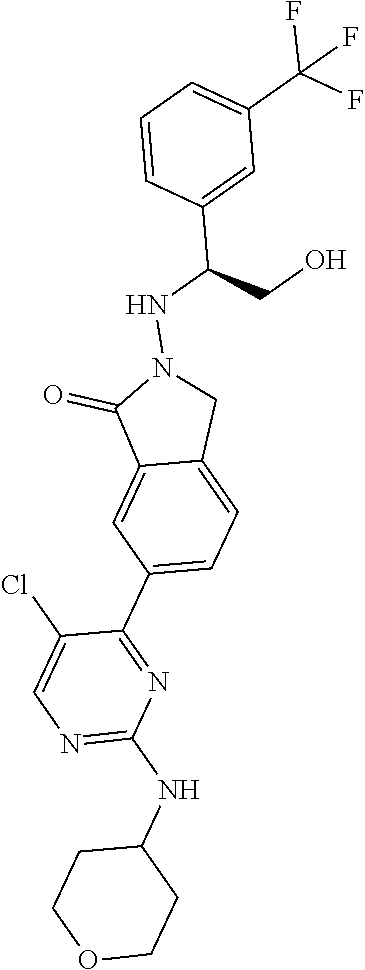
C1(NC2=NC=C(Cl)C(C3=CC=C4C(=C3)C(=O)N(NC(C3=CC(C(F)(F)F)=CC=C3)CO)C4)=N2)CCOCC1
